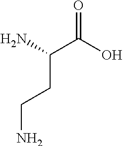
O=C(O)C(CCN)N
